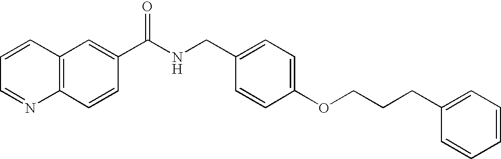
C1=CC=NC2=C1C=C(C(NCC1=CC=C(OCCCC3=CC=CC=C3)C=C1)=O)C=C2
